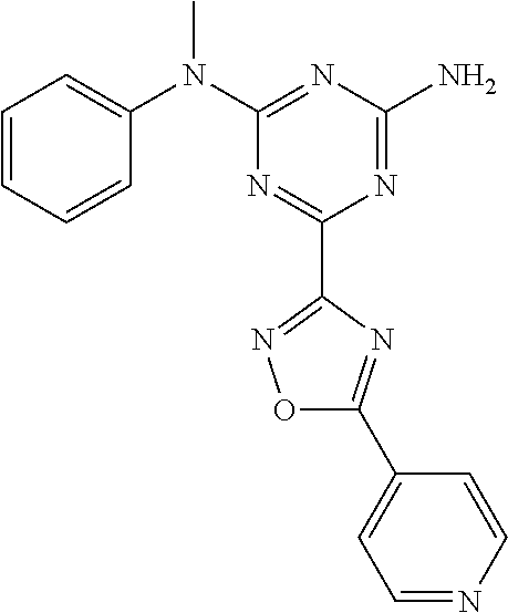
C1=CC=CC(N(C2=NC(N)=NC(C3=NOC(C4=CC=NC=C4)=N3)=N2)C)=C1
